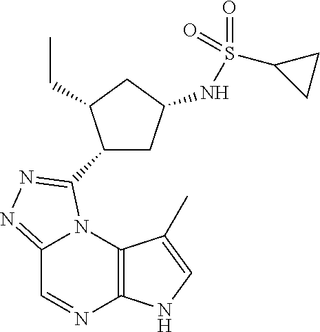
C12=NN=C(C3CC(NS(=O)(=O)C4CC4)CC3CC)N1C1=C(N=C2)NC=C1C
